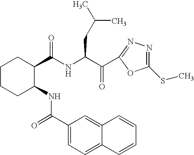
C1CCC(NC(C2=CC=C3C(=C2)C=CC=C3)=O)C(C(NC(C(=O)C2=NN=C(SC)O2)CC(C)C)=O)C1
